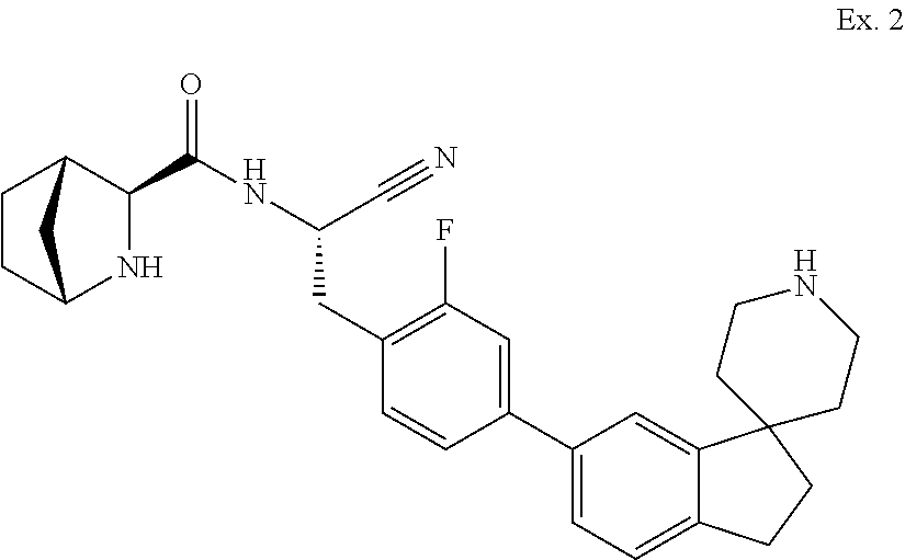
C1(C(NC(C#N)CC2=C(F)C=C(C3=CC=C4C(=C3)C3(CC4)CCNCC3)C=C2)=O)C2CCC(N1)C2
